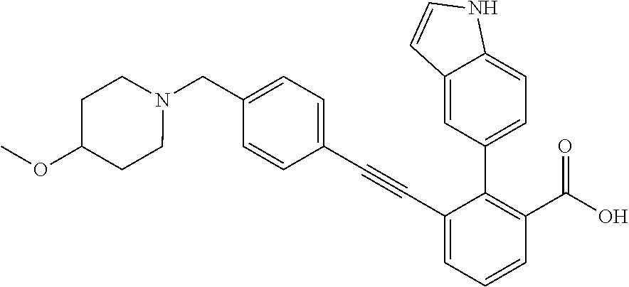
N1(CC2=CC=C(C#CC3=CC=CC(C(O)=O)=C3C3=CC=C4C(=C3)C=CN4)C=C2)CCC(OC)CC1
